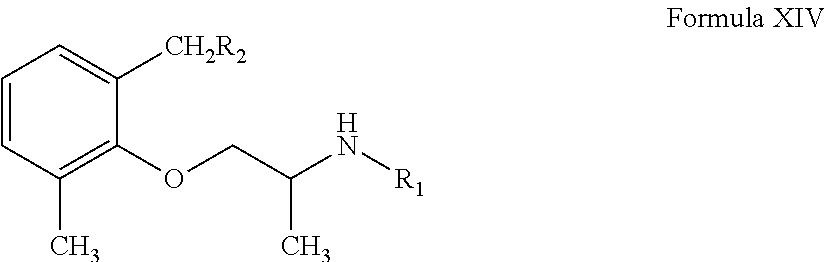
C1=CC(C)=C(OCC(C)N[R1])C([CH2R2])=C1
